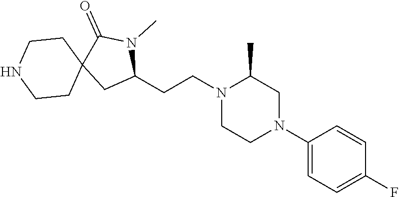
C1(N2CC(C)N(CCC3N(C)C(=O)C4(C3)CCNCC4)CC2)=CC=C(F)C=C1
